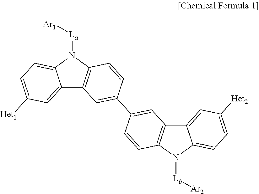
C12=CC([Het1])=CC=C1N([La][Ar1])C1=C2C=C(C2=CC3=C(C=C2)N([Lb][Ar2])C2=CC=C([Het2])C=C32)C=C1
